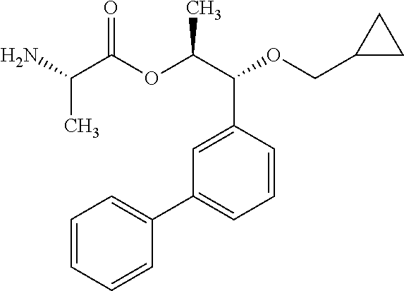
CC(C(=O)OC(C(C1=CC(C2=CC=CC=C2)=CC=C1)OCC1CC1)C)N
